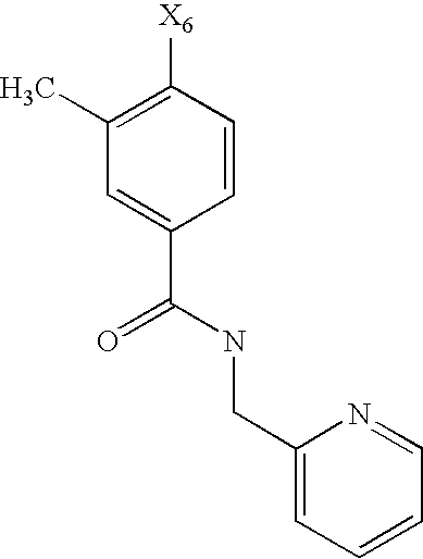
C1(C)=C([X6])C=CC(C(NCC2=CC=CC=N2)=O)=C1
